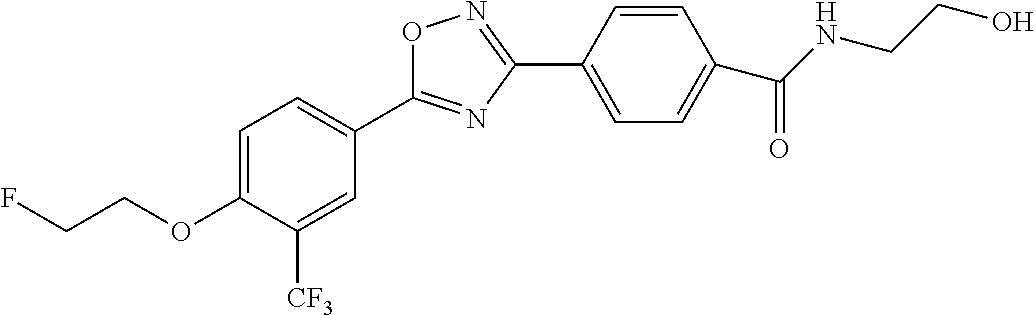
C1=C(OCCF)C([CF3])=CC(C2=NC(C3=CC=C(C(NCCO)=O)C=C3)=NO2)=C1
